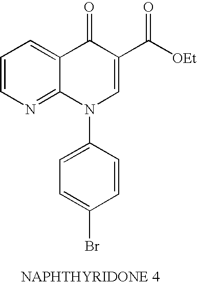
C1=CN=C2C(=C1)C(=O)C(C([OEt])=O)=CN2C1=CC=C(Br)C=C1
